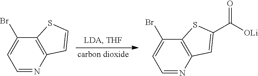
C12=C(N=CC=C1Br)C=CS2.C12=C(N=CC=C1Br)C=C(C([OLi])=O)S2
